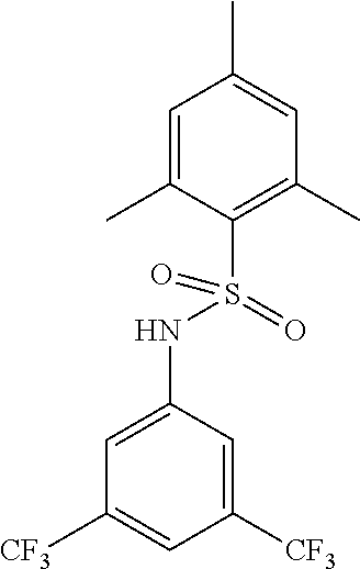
C1=C(C)C(S(=O)(NC2=CC([CF3])=CC([CF3])=C2)=O)=C(C)C=C1C
